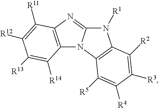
N1([R1])C2=NC3=C(N2C2=C1C([R2])=C([R3])C([R4])=C2[R5])C([R14])=C([R13])C([R12])=C3[R11]
